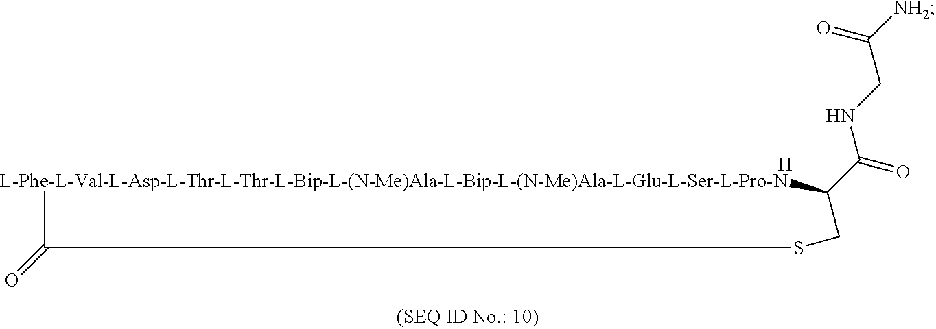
[L-Phe-L-Val-L-Asp-L-Thr-L-Thr-L-Bip-L-(N-Me)Ala-L-Bip-L-(N-Me)Ala-L-Glu-L-Ser-L-Pro-N]1C(C(=O)NCC([NH2])=O)CSC1=O.[H]
